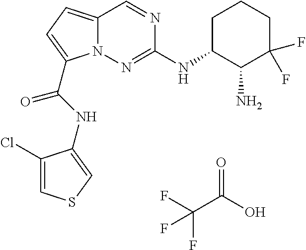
O=C(O)C(F)(F)F.N1=CC2=CC=C(C(NC3=CSC=C3Cl)=O)N2N=C1NC1C(N)C(F)(F)CCC1
